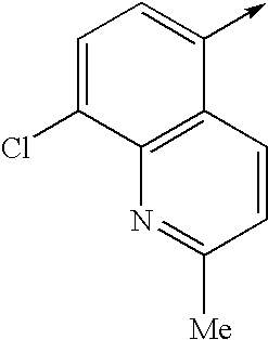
C1=C(Cl)C2=C(C(->C)=C1)C=CC([Me])=N2
